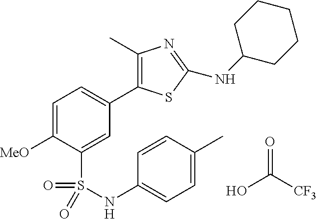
C1=C([MeO])C(S(=O)(=O)NC2=CC=C(C)C=C2)=CC(C2=C(C)N=C(NC3CCCCC3)S2)=C1.OC(=O)[CF3]
